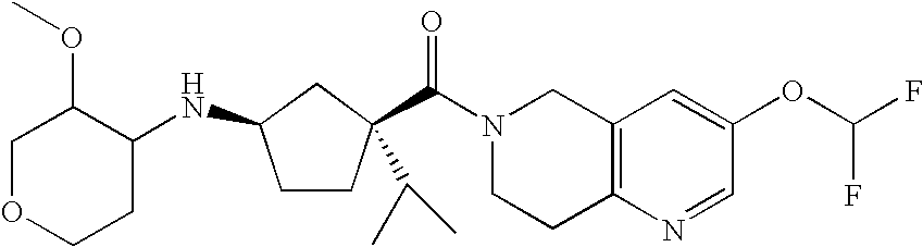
N1(C(=O)C2(C(C)C)CCC(NC3C(OC)COCC3)C2)CCC2=C(C1)C=C(OC(F)F)C=N2
